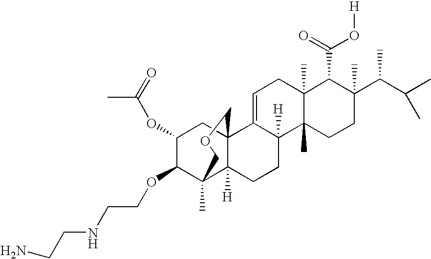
C1=C2C([H])(C3(C)C(C)(C1)C(C(=O)O[H])C(C(C(C)C)C)(C)CC3)CCC1([H])C3(C)C(OCCNCCN)C(OC(C)=O)CC21COC3
